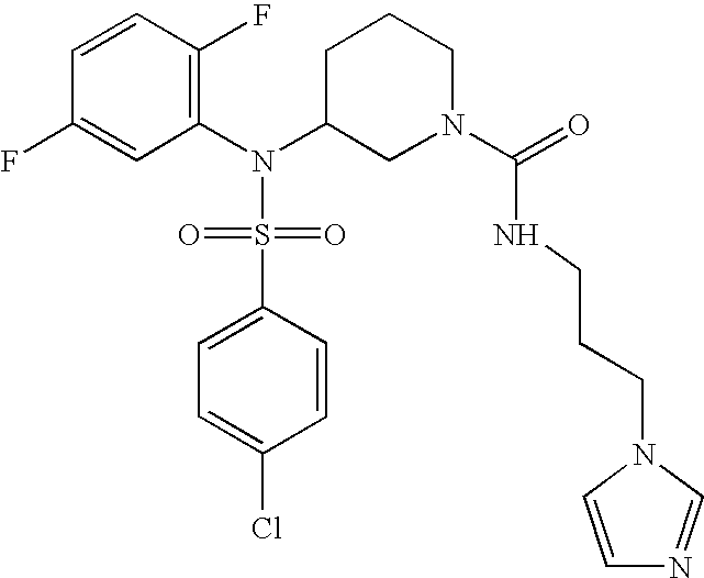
C1=CC(F)=C(N(C2CN(C(NCCCN3C=NC=C3)=O)CCC2)S(=O)(=O)C2=CC=C(Cl)C=C2)C=C1F
